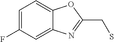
C1=C(F)C=C2C(=C1)OC(CS)=N2
